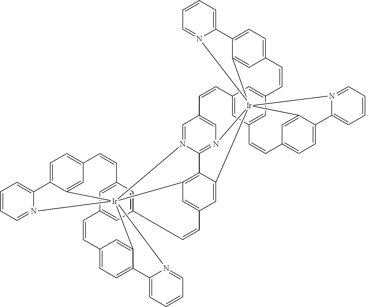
C1=CC=N2C(=C1)C1=CC=C3C=C1[Ir]2145C2=CC(=CC=C2C2=CC=CC=N21)C=CC1=CC(=CC(=C1)C=C3)C=CC1=CC4=C2C(=C1)[Ir]1346N7=C2N5=CC(=C7)C=CC2=CC(=CC(=C2)C=CC2=CC=C(C1=C2)C1=CC=CC=N13)C=CC1=CC=C(C4=C1)C1=CC=CC=N16
